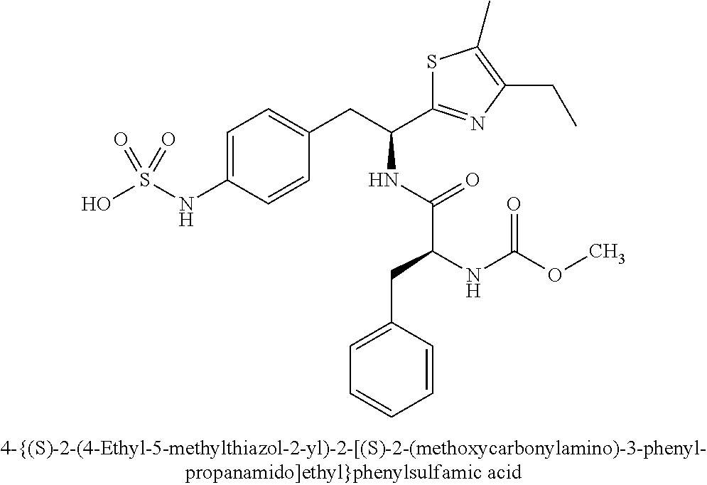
OS(NC1=CC=C(CC(C2=NC(CC)=C(C)S2)NC(C(NC(OC)=O)CC2=CC=CC=C2)=O)C=C1)(=O)=O
